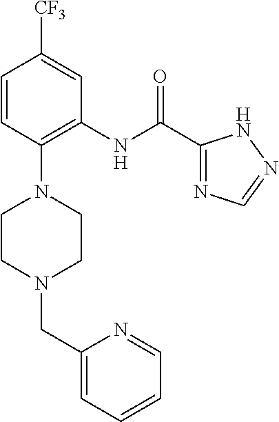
C1=CC(N2CCN(CC3=CC=CC=N3)CC2)=C(NC(C2=NC=NN2)=O)C=C1[CF3]
